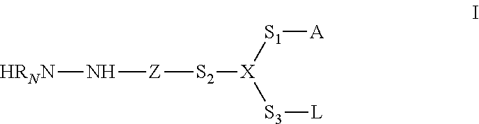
[HRNN]N[Z][S2][X]([S3][L])[S1][A]
